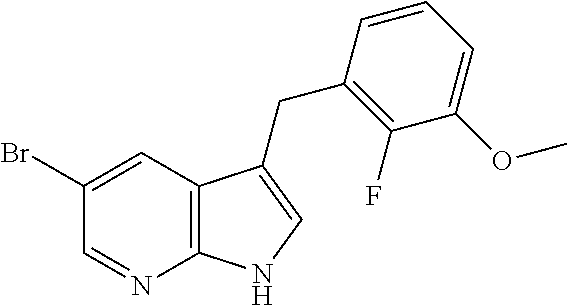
C1(Br)=CC2=C(N=C1)NC=C2CC1=C(F)C(OC)=CC=C1
